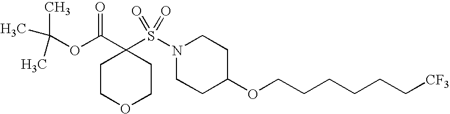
C1COCCC1(C(OC(C)(C)C)=O)S(N1CCC(OCCCCCC[CF3])CC1)(=O)=O
